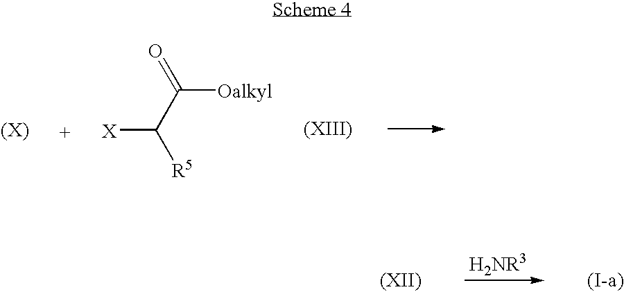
C([Oalkyl])(C([R5])[X])=O
